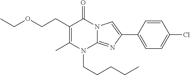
CC1=C(CCOCC)C(=O)N2C(=NC(C3=CC=C(Cl)C=C3)=C2)N1CCCCC
